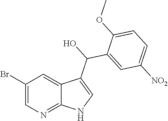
C1(Br)=CN=C2C(=C1)C(C(C1=CC([NO2])=CC=C1OC)O)=CN2
